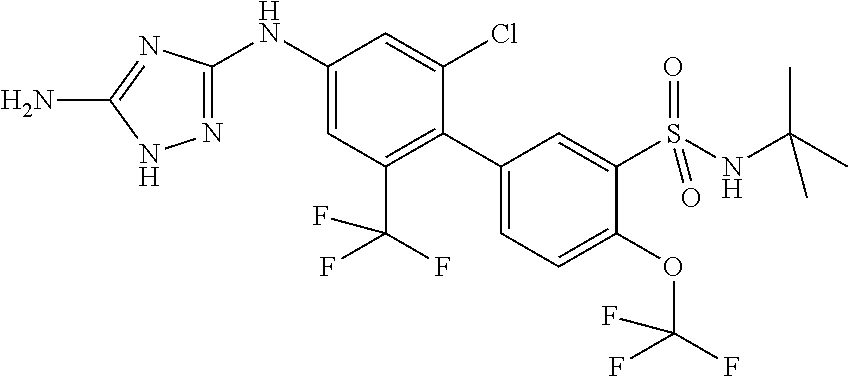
C1(NC2=CC(C(F)(F)F)=C(C3=CC=C(OC(F)(F)F)C(S(NC(C)(C)C)(=O)=O)=C3)C(Cl)=C2)=NNC(N)=N1
